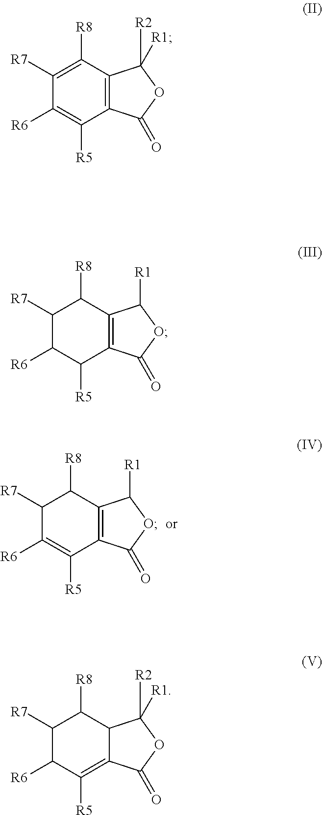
C1([R7])=C([R8])C2=C(C([R5])=C1[R6])C(=O)OC2([R1])[R2].C1([R7])C([R6])C([R5])C2=C(C1[R8])C([R1])OC2=O.C1([R7])C([R6])C([R5])=C2C(C1[R8])C([R1])([R2])OC2=O.C1([R7])C([R6])=C([R5])C2=C(C1[R8])C([R1])OC2=O
